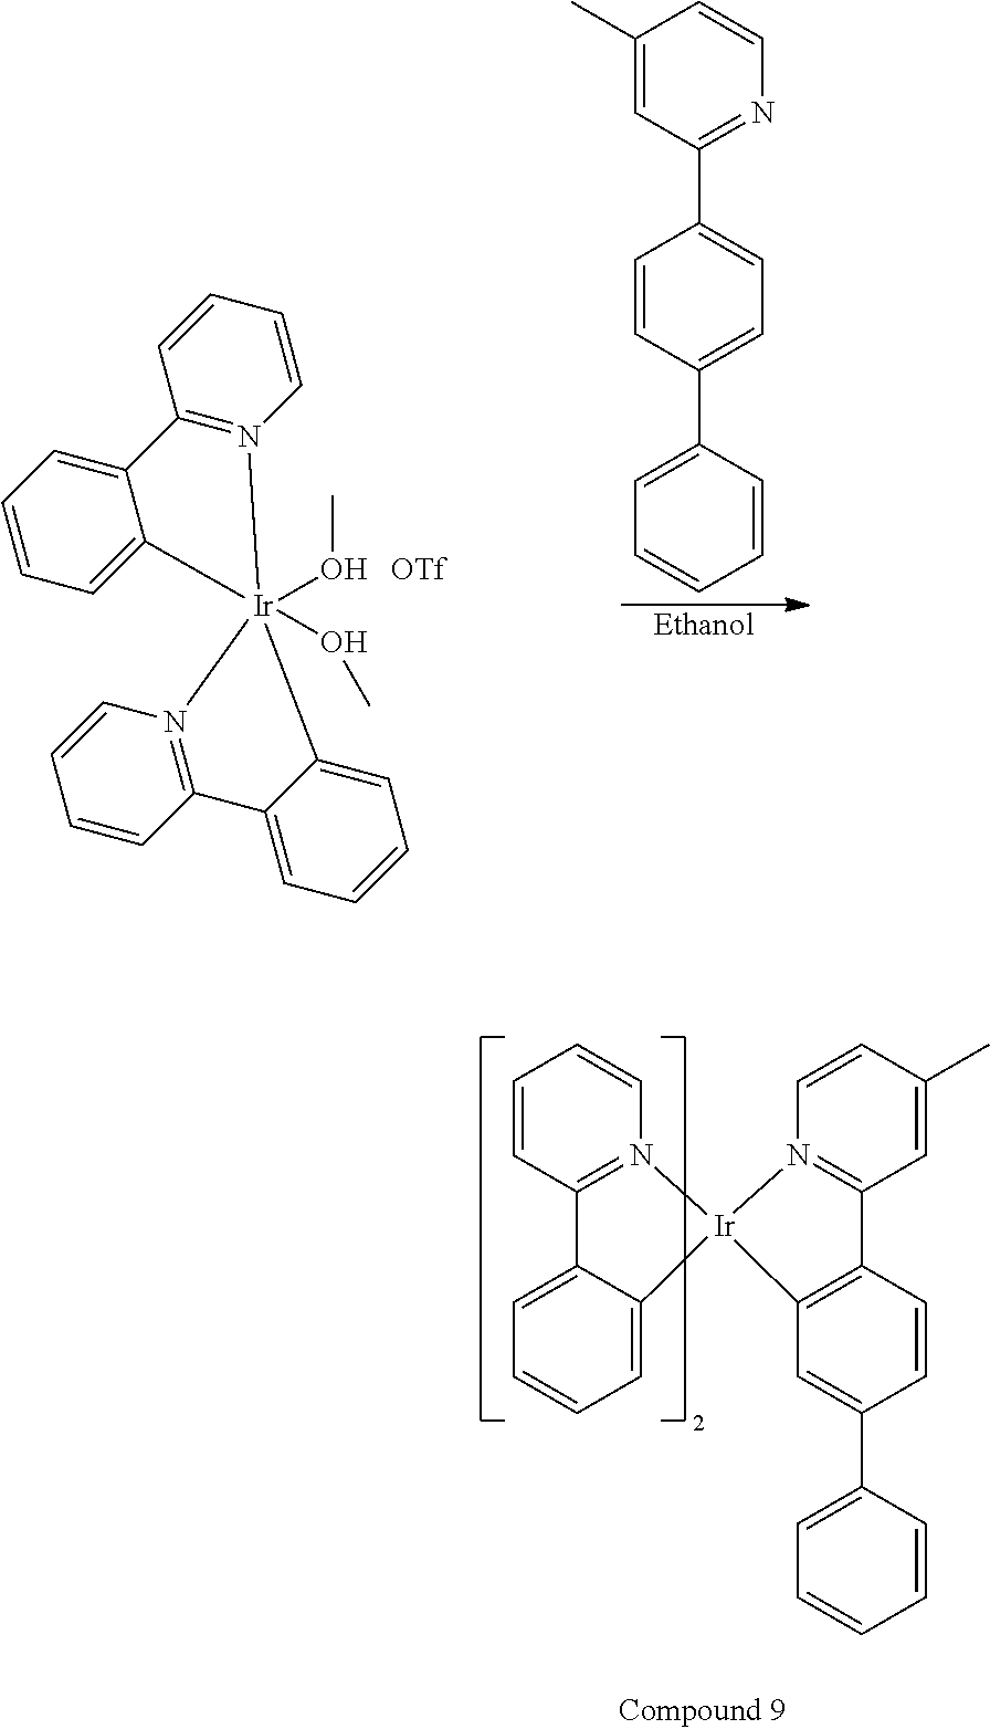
C1=CC2=N(C=C1)[Ir]1(C3=CC=CC=C23)N2=C(C=C(C)C=C2)C2=C1C=C(C1=CC=CC=C1)C=C2.C1(C)=CC(C2=CC=C(C3=CC=CC=C3)C=C2)=NC=C1.C12=N(C=CC=C1)[Ir]1(OC)(OC)(C3=CC=CC=C23)N2=C(C=CC=C2)C2=CC=CC=C21.[OTf].[Ethanol]
